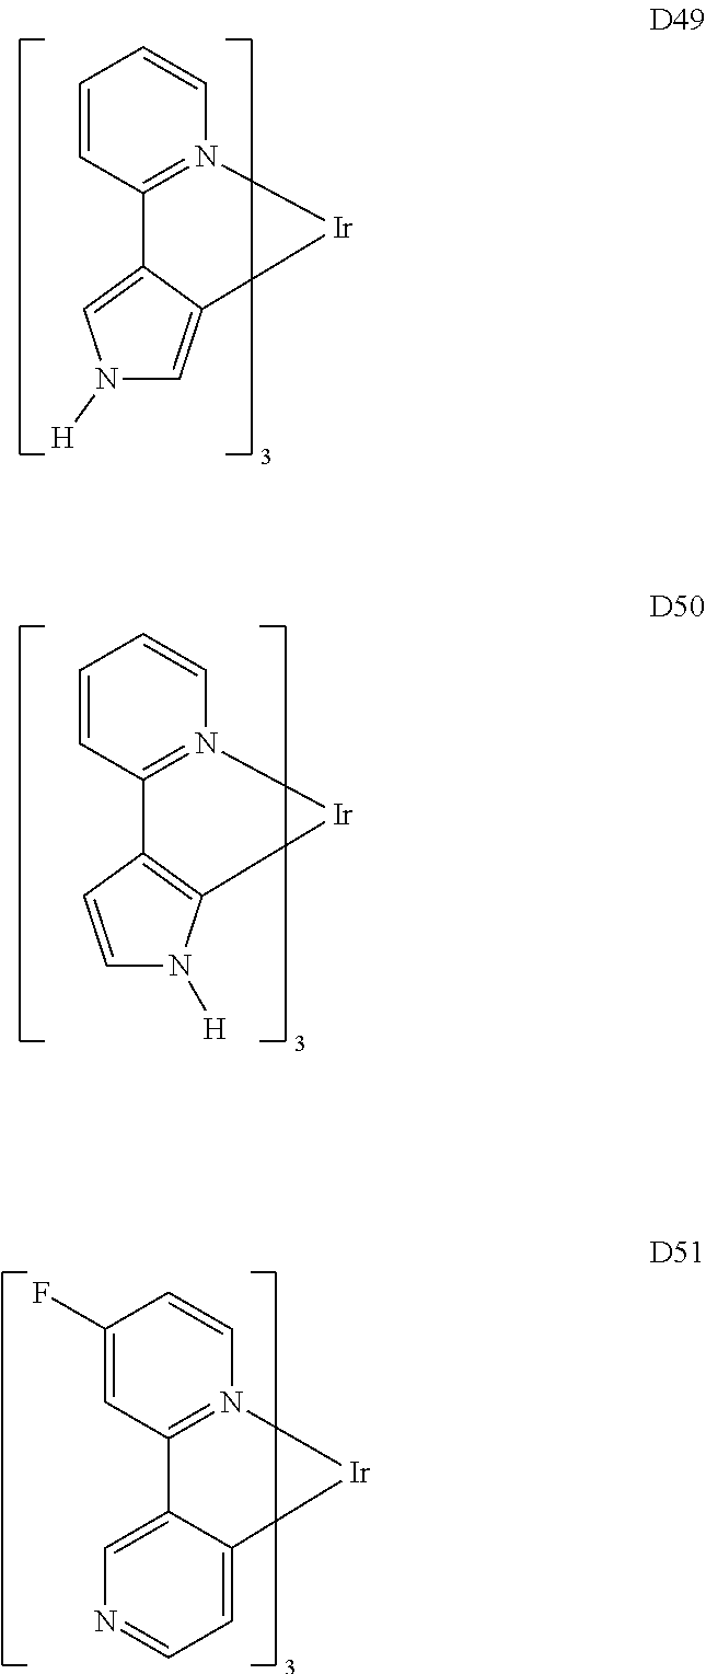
C1=CC2=N(C=C1)[Ir]C1=CN([H])C=C21.C1=CC2=N(C=C1)[Ir]C1=C2C=CN1[H].C1(F)=CC2=N(C=C1)[Ir]C1=CC=NC=C21
